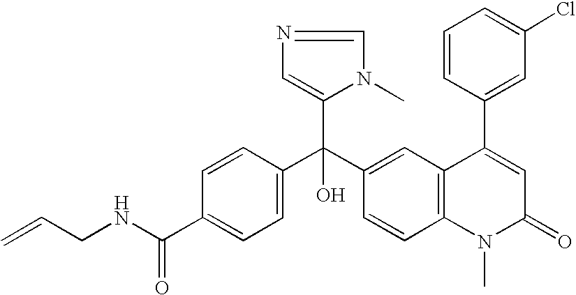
C1=C(C(NCC=C)=O)C=CC(C(C2=CC3=C(C=C2)N(C)C(=O)C=C3C2=CC(Cl)=CC=C2)(C2=CN=CN2C)O)=C1
